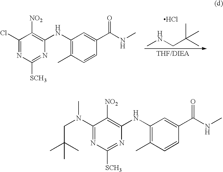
CNCC(C)(C)C.Cl.C1(Cl)=NC([SCH3])=NC(NC2=C(C)C=CC(C(NC)=O)=C2)=C1[NO2].C1(N(CC(C)(C)C)C)=NC([SCH3])=NC(NC2=C(C)C=CC(C(NC)=O)=C2)=C1[NO2]
